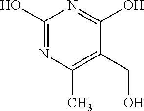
C1(O)=NC(C)=C(CO)C(O)=N1
